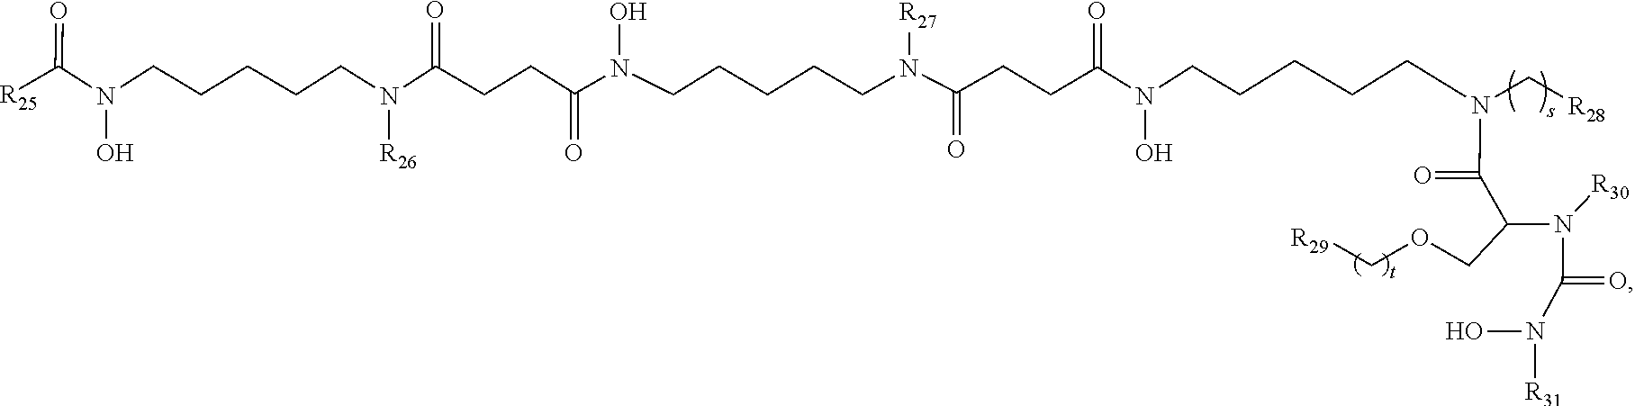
N([R30])(C(N(O)[R31])=O)C(COC[R29])C(=O)N(CCCCCN(O)C(CCC(N([R27])CCCCCN(O)C(CCC(N([R26])CCCCCN(O)C(=O)[R25])=O)=O)=O)=O)C[R28]
